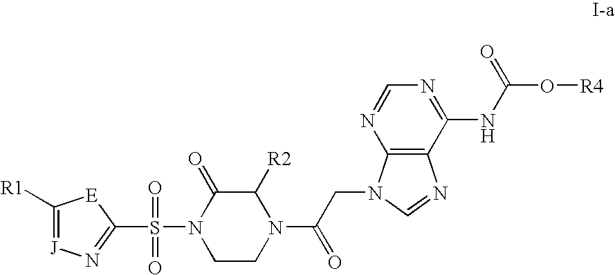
C1([R1])=[J]N=C(S(=O)(=O)N2CCN(C(=O)CN3C4=C(C(NC(=O)O[R4])=NC=N4)N=C3)C([R2])C2=O)[E]1
